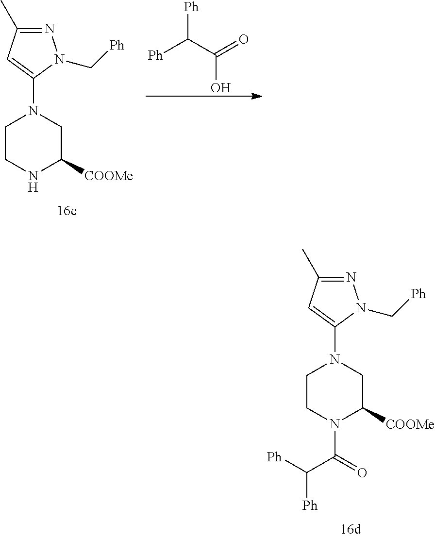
[Ph]C(C(=O)O)[Ph].C1CNC([COOMe])CN1C1=CC(C)=NN1C[Ph].C1CN(C(C([Ph])[Ph])=O)C([COOMe])CN1C1=CC(C)=NN1C[Ph]
